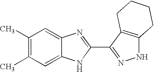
C1(C)=C(C)C=C2C(=C1)N=C(C1=NNC3=C1CCCC3)N2
